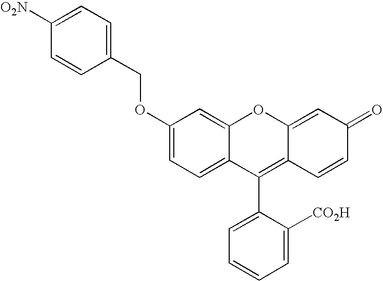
C1=CC(COC2=CC=C3C(=C2)OC2=CC(=O)C=CC2=C3C2=CC=CC=C2[CO2H])=CC=C1[O2N]
